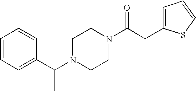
C(N1CCN(C(CC2=CC=CS2)=O)CC1)(C1=CC=CC=C1)C
